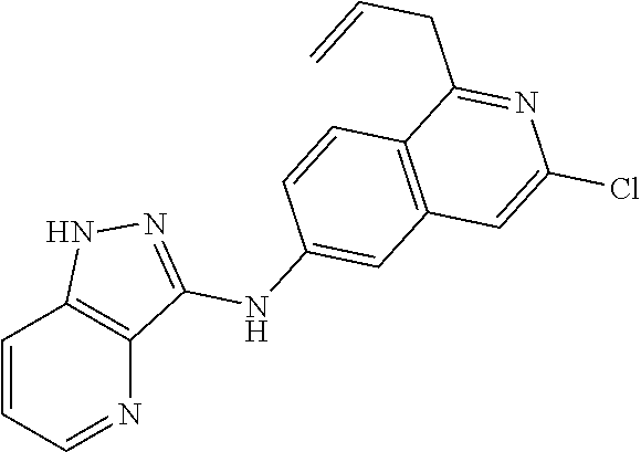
C1=CC=NC2=C1NN=C2NC1=CC2=C(C=C1)C(CC=C)=NC(Cl)=C2
